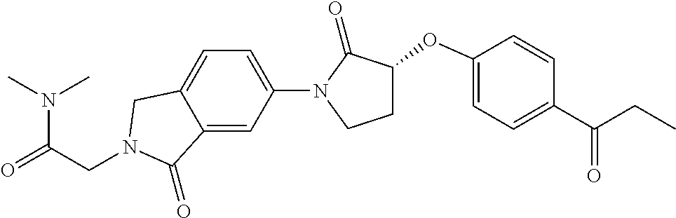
N(C(=O)CN1CC2=CC=C(N3C(=O)C(OC4=CC=C(C(CC)=O)C=C4)CC3)C=C2C1=O)(C)C
